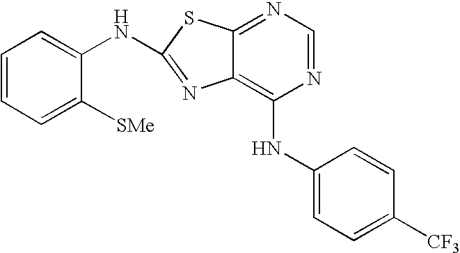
C1=CC=C([SMe])C(NC2=NC3=C(NC4=CC=C([CF3])C=C4)N=CN=C3S2)=C1
